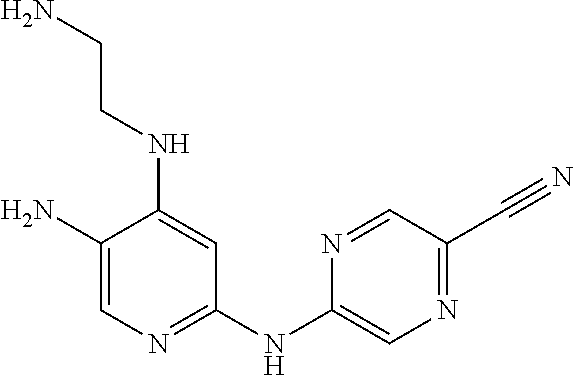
C1(N)=CN=C(NC2=CN=C(C#N)C=N2)C=C1NCCN
